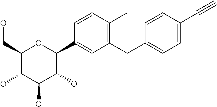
C1(CO)C(O)C(O)C(O)C(C2=CC(CC3=CC=C(C#C)C=C3)=C(C)C=C2)O1
